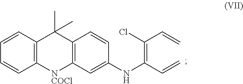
C12=C(C=CC(NC(=C(Cl)C=C)C=C)=C1)C(C)(C)C1=C(C=CC=C1)[NCOCl]2
